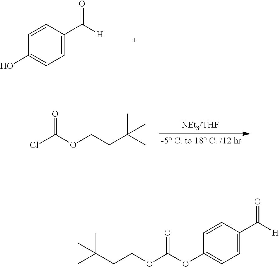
C1=C(C(=O)[H])C=CC(O)=C1.CC(CCOC(Cl)=O)(C)C.C(CCOC(=O)OC1=CC=C(C(=O)[H])C=C1)(C)(C)C
